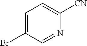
C1=C(Br)C=NC([CN])=C1
